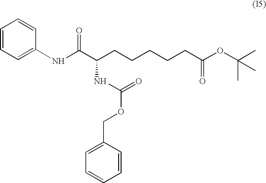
C1(NC(C(CCCCCC(OC(C)(C)C)=O)NC(=O)OCC2=CC=CC=C2)=O)=CC=CC=C1
